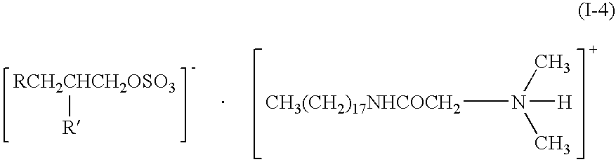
[RCH2CHCH2OSO3][R].[CH3(CH2)17NHCOCH2]N(C)(C)[H]
